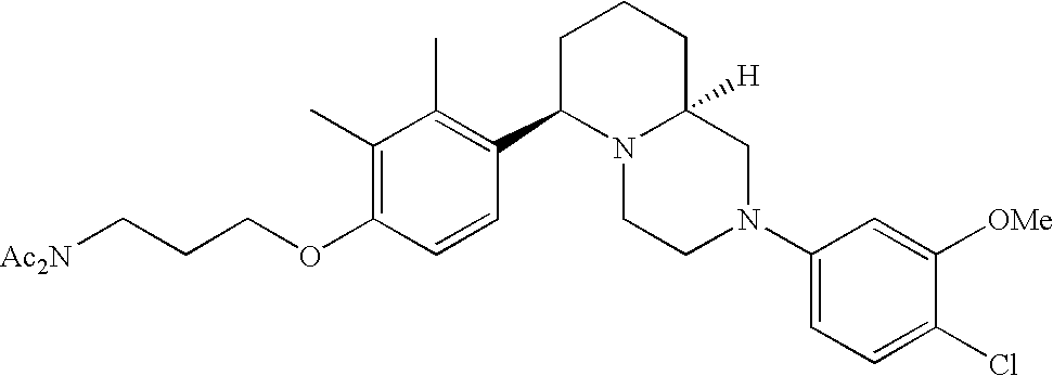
C1(C)=C(OCCC[Ac2N])C=CC(C2N3C([H])(CCC2)CN(C2=CC=C(Cl)C([OMe])=C2)CC3)=C1C
